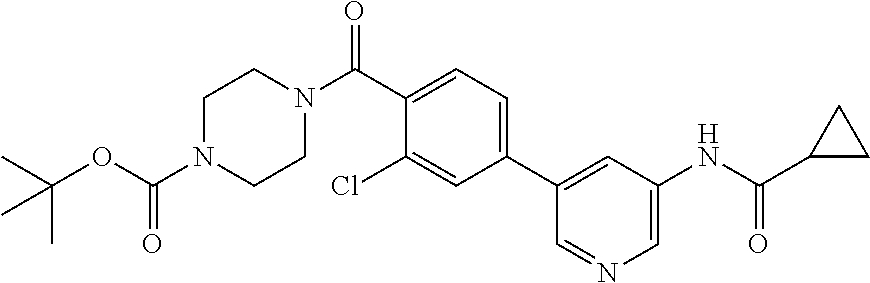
C1(C(N2CCN(C(OC(C)(C)C)=O)CC2)=O)=CC=C(C2=CC(NC(C3CC3)=O)=CN=C2)C=C1Cl
